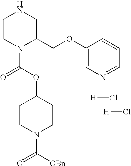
C1CN(C(=O)OC2CCN(C(=O)[OBn])CC2)C(COC2=CN=CC=C2)CN1.[H]Cl.[H]Cl
